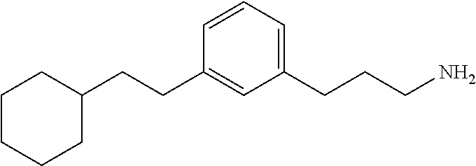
C1CCCC(CCC2=CC(CCCN)=CC=C2)C1
